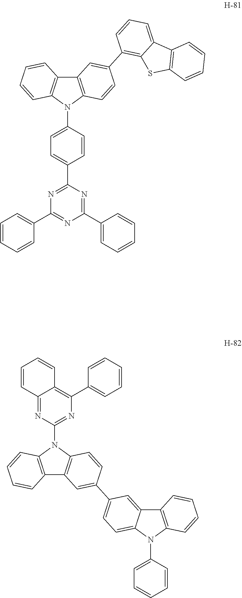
C12=C(N(C3=CC=C(C4=NC(C5=CC=CC=C5)=NC(C5=CC=CC=C5)=N4)C=C3)C3=C1C=CC=C3)C=CC(C1=C3C(=CC=C1)C1=C(S3)C=CC=C1)=C2.C12=C(N(C3=NC(C4=CC=CC=C4)=C4C(=N3)C=CC=C4)C3=C1C=C(C1=CC=C4C(=C1)C1=C(N4C4=CC=CC=C4)C=CC=C1)C=C3)C=CC=C2
